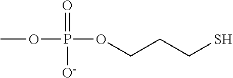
COP(=O)([O-])OCCCS
